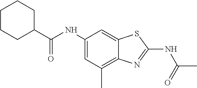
C1CCC(C(NC2=CC(C)=C3C(=C2)SC(NC(=O)C)=N3)=O)CC1
